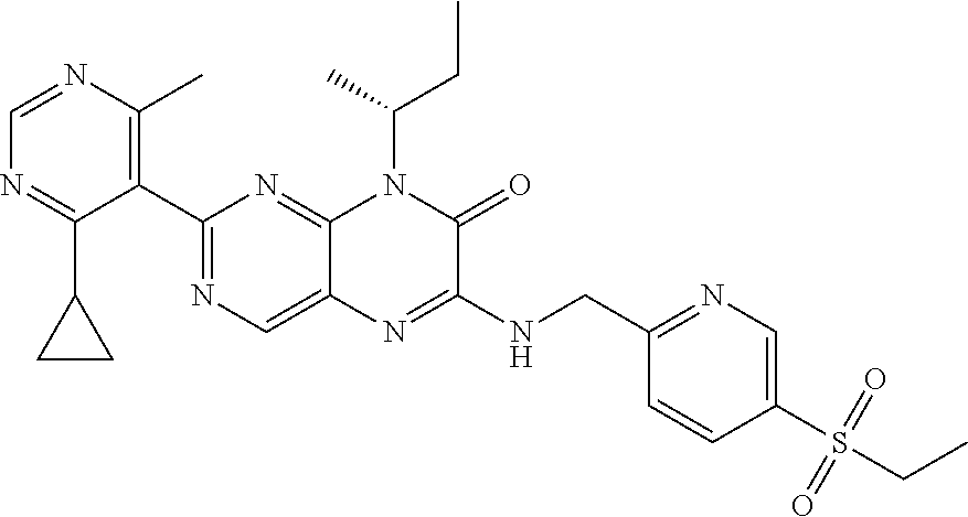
C1=NC(C)=C(C2=NC=C3C(=N2)N(C(C)CC)C(=O)C(NCC2=NC=C(S(CC)(=O)=O)C=C2)=N3)C(C2CC2)=N1
